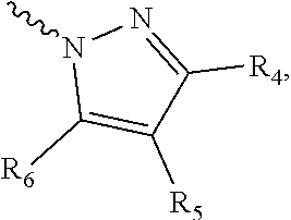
N1(C)C([R6])=C([R5])C([R4])=N1
